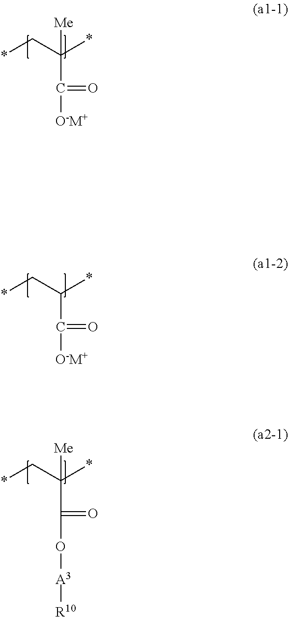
*CC(*)(C([O-M+])=O)[Me].*CC(*)C([O-M+])=O.*CC(*)(C(O[A3][R10])=O)[Me]
